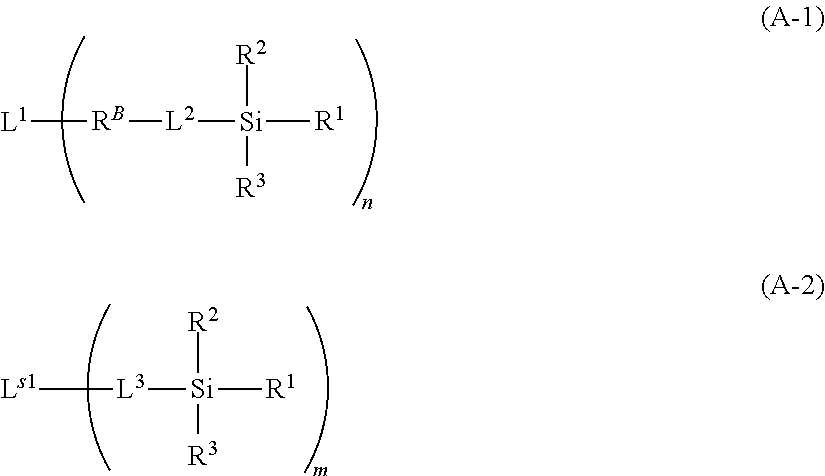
[L2]([Si]([R2])([R3])[R1])[RB][L1].[L3]([Si]([R2])([R3])[R1])[Ls1]
